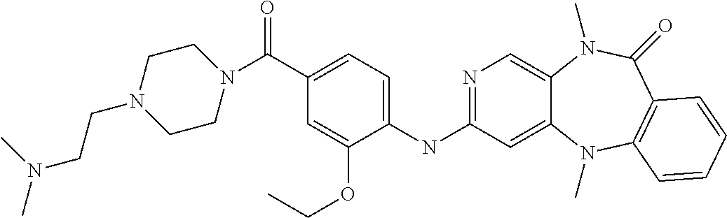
C(C1=CC=C(NC2=NC=C3C(=C2)N(C)C2=C(C(=O)N3C)C=CC=C2)C(OCC)=C1)(=O)N1CCN(CCN(C)C)CC1
